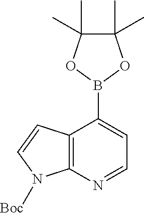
C1(C)(C)C(C)(C)OB(C2=CC=NC3=C2C=CN3[Boc])O1
